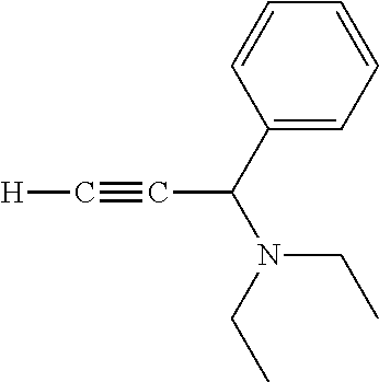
[H]C#CC(N(CC)CC)C1=CC=CC=C1
